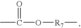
CC(O[R7]C)=O
